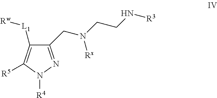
C1(CN(CCN[R3])[Rx])=NN([R4])C([R5])=C1[L1][Rw]
